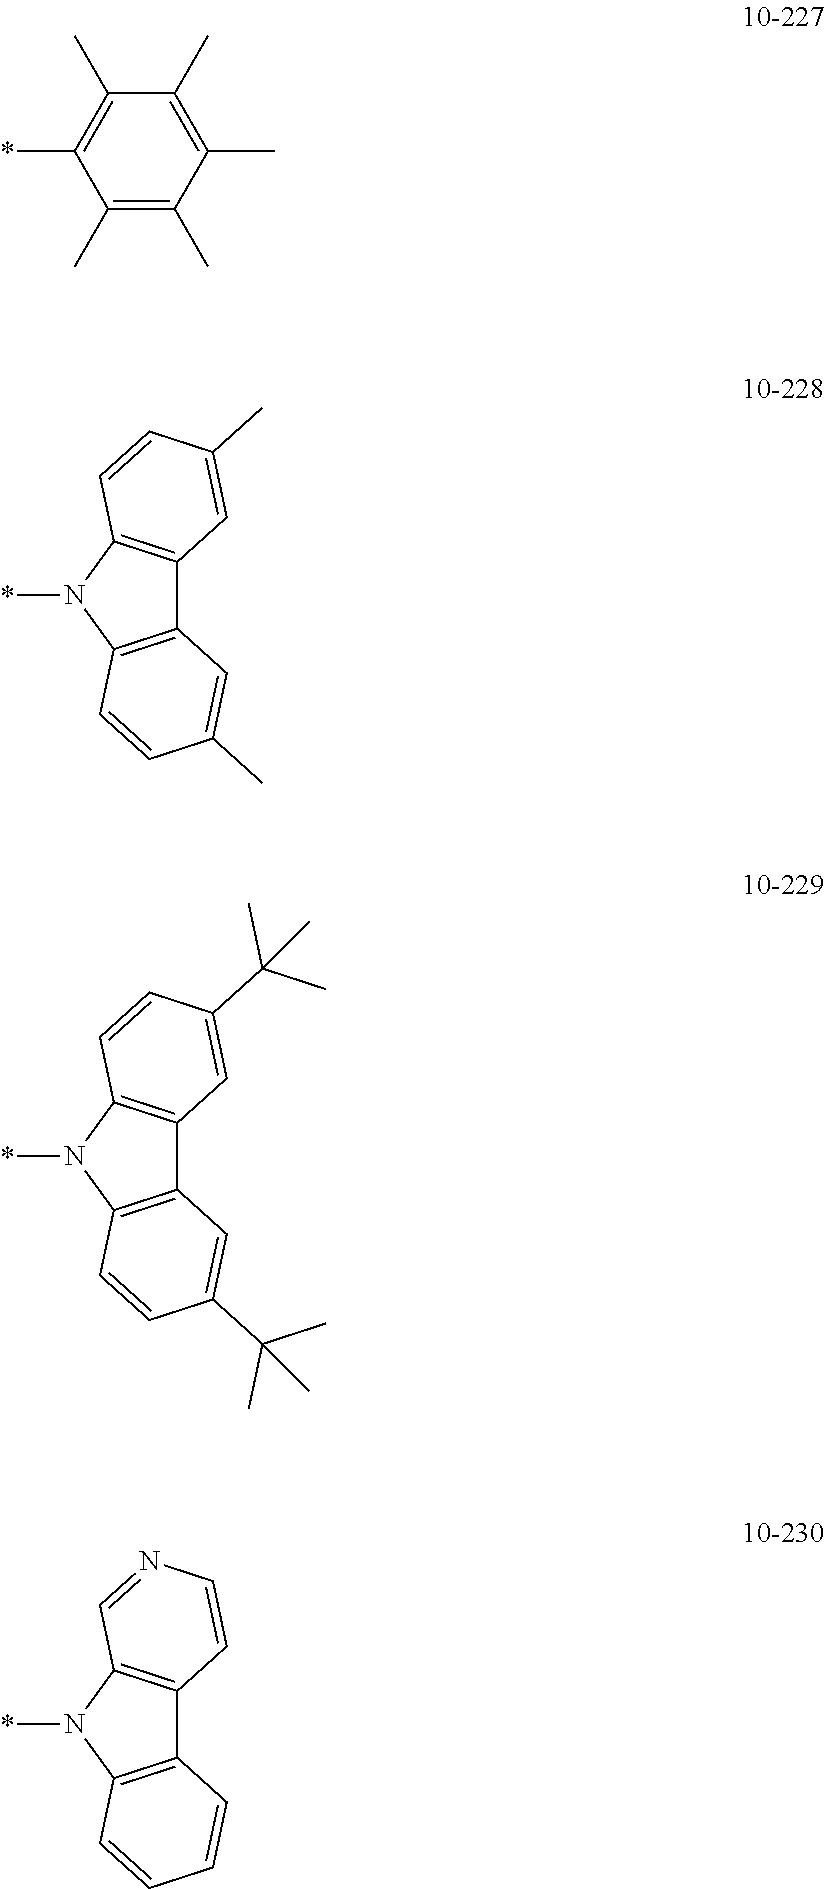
*N1C2=C(C3=C1C=CC(C)=C3)C=C(C)C=C2.*N1C2=C(C3=C1C=CC(C(C)(C)C)=C3)C=C(C(C)(C)C)C=C2.*N1C2=C(C3=C1C=NC=C3)C=CC=C2.C1(C)=C(C)C(C)=C(C)C(C)=C1*
